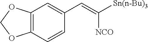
C12=C(C=CC(C=C([Sn(n-Bu)3])[NCO])=C1)OCO2
